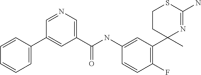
C1(NC(=O)C2=CN=CC(C3=CC=CC=C3)=C2)=CC(C2(C)N=C(N)SCC2)=C(F)C=C1
